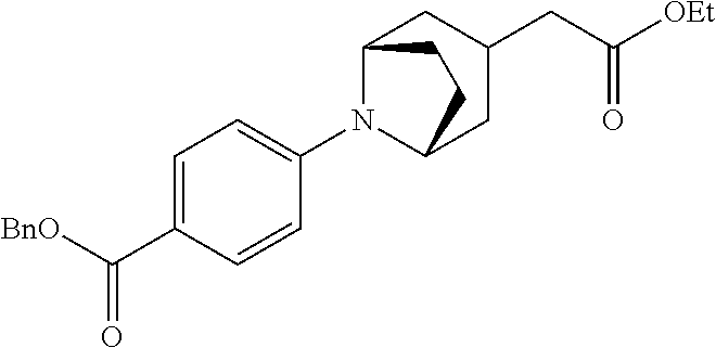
[BnO]C(C1=CC=C(N2C3CC(CC([OEt])=O)CC2CC3)C=C1)=O
